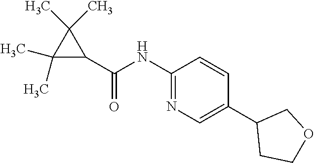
C1(C(=O)NC2=NC=C(C3CCOC3)C=C2)C(C)(C)C1(C)C
